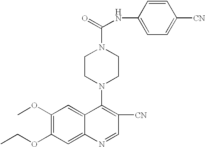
C1(NC(=O)N2CCN(C3=C([CN])C=NC4=CC(OCC)=C(OC)C=C34)CC2)=CC=C([CN])C=C1
